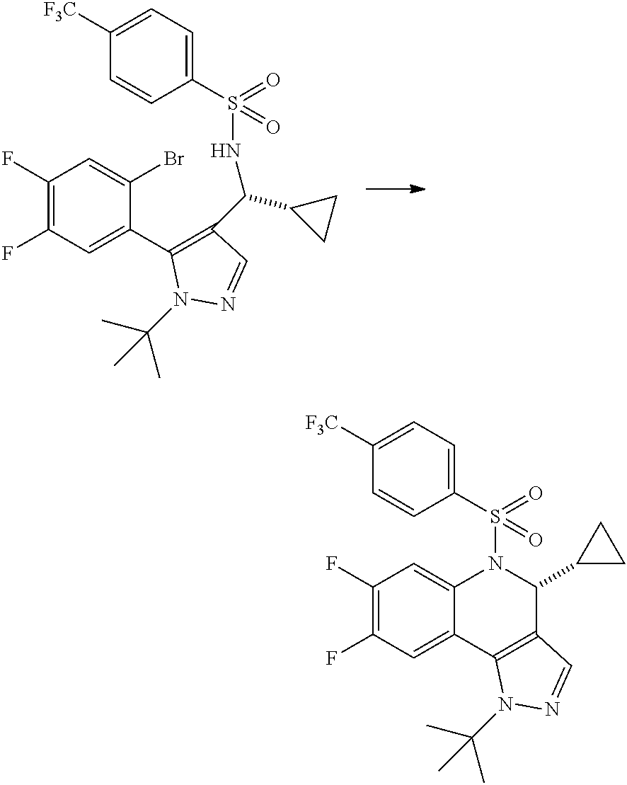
C1(F)=C(F)C=C(C2=C(C(C3CC3)NS(C3=CC=C([F3C])C=C3)(=O)=O)C=NN2C(C)(C)C)C(Br)=C1.C1(F)=C(F)C=C2C(=C1)N(S(C1=CC=C([F3C])C=C1)(=O)=O)C(C1CC1)C1=C2N(C(C)(C)C)N=C1
